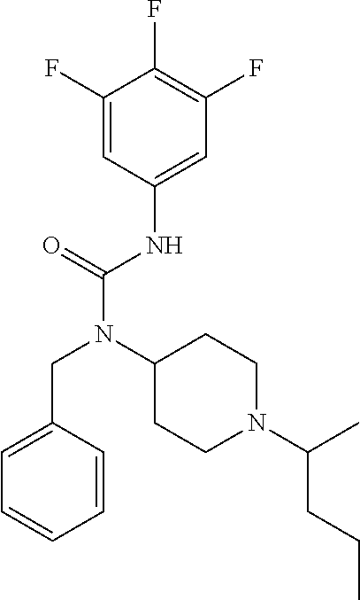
C1=C(CN(C(NC2=CC(F)=C(F)C(F)=C2)=O)C2CCN(C(CCC)C)CC2)C=CC=C1
